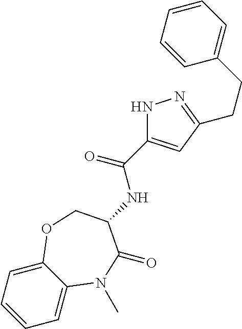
C1=CC=C2C(=C1)N(C)C(=O)C(NC(=O)C1=CC(CCC3=CC=CC=C3)=NN1)CO2
